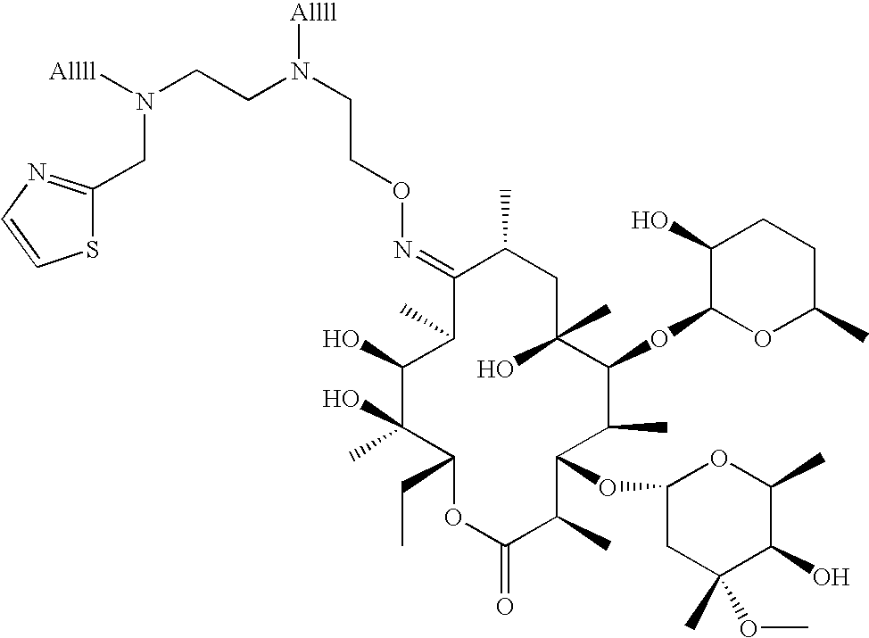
C1(=NOCCN(CCN([Allll])CC2=NC=CS2)[Allll])C(C)C(O)C(O)(C)C(CC)OC(=O)C(C)C(OC2CC(C)(OC)C(O)C(C)O2)C(C)C(OC2OC(C)CCC2O)C(C)(O)CC1C
